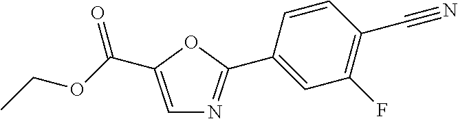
C1=C(C(OCC)=O)OC(C2=CC(F)=C(C#N)C=C2)=N1
